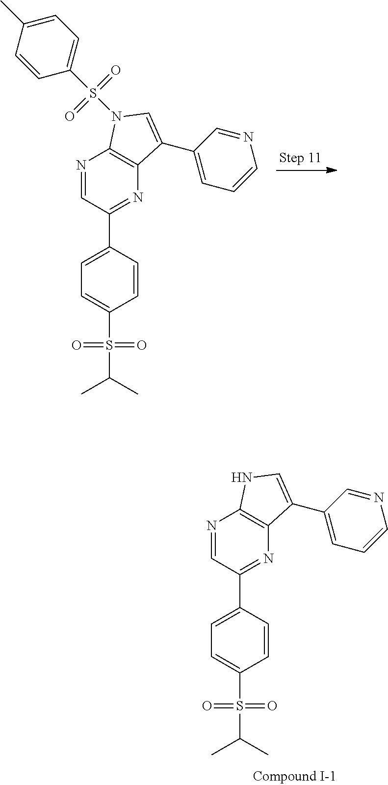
N1=CC(C2=CC=C(S(C(C)C)(=O)=O)C=C2)=NC2=C1N(S(C1=CC=C(C)C=C1)(=O)=O)C=C2C1=CC=CN=C1.N1=CC(C2=CC=C(S(C(C)C)(=O)=O)C=C2)=NC2=C1NC=C2C1=CC=CN=C1
